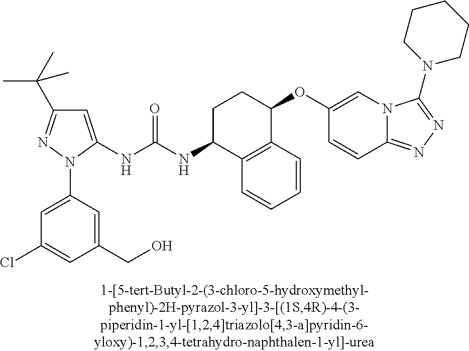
N(C(NC1C2=C(C(OC3=CN4C(=NN=C4N4CCCCC4)C=C3)CC1)C=CC=C2)=O)C1=CC(C(C)(C)C)=NN1C1=CC(Cl)=CC(CO)=C1
